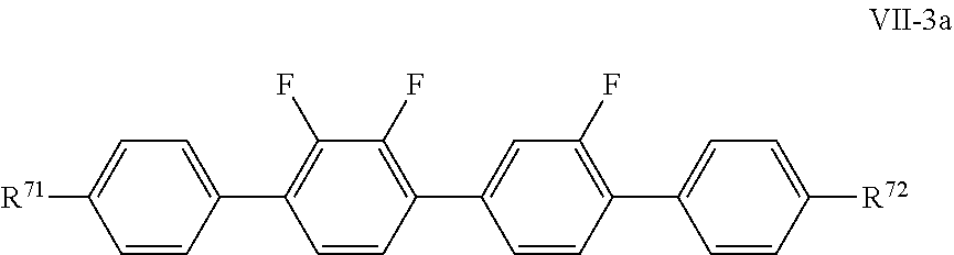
[R71]C1=CC=C(C2=C(F)C(F)=C(C3=CC(F)=C(C4=CC=C([R72])C=C4)C=C3)C=C2)C=C1
